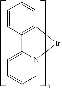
C12=C(C=CC=C1)C1=CC=CC=N1[Ir]2
